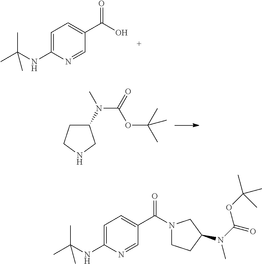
C1=C(NC(C)(C)C)N=CC(C(O)=O)=C1.C1(N(C)C(OC(C)(C)C)=O)CCNC1.C1=C(NC(C)(C)C)N=CC(C(N2CCC(N(C)C(OC(C)(C)C)=O)C2)=O)=C1
